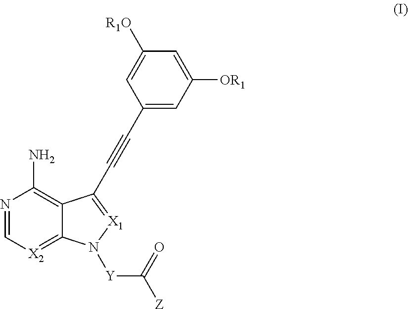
N1=C[X2]=C2C(=C1N)C(C#CC1=CC([OR1])=CC([R1O])=C1)=[X1]N2[Y]C(=O)[Z]
